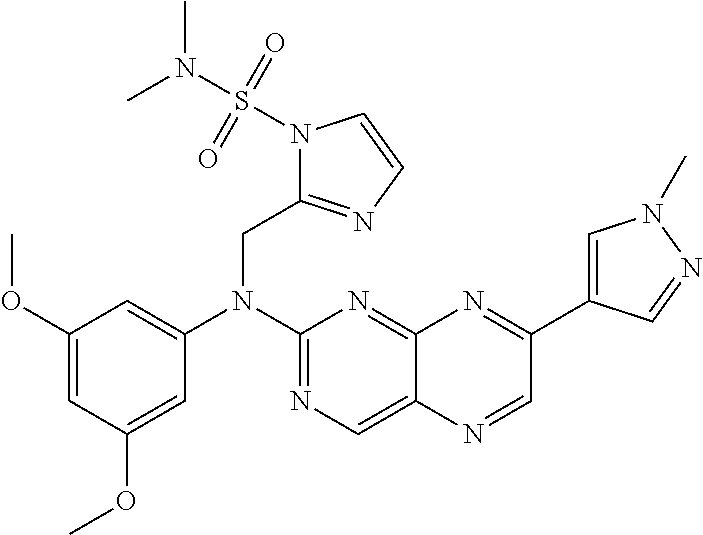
C1(OC)=CC(OC)=CC(N(C2=NC=C3C(=N2)N=C(C2=CN(C)N=C2)C=N3)CC2=NC=CN2S(N(C)C)(=O)=O)=C1
